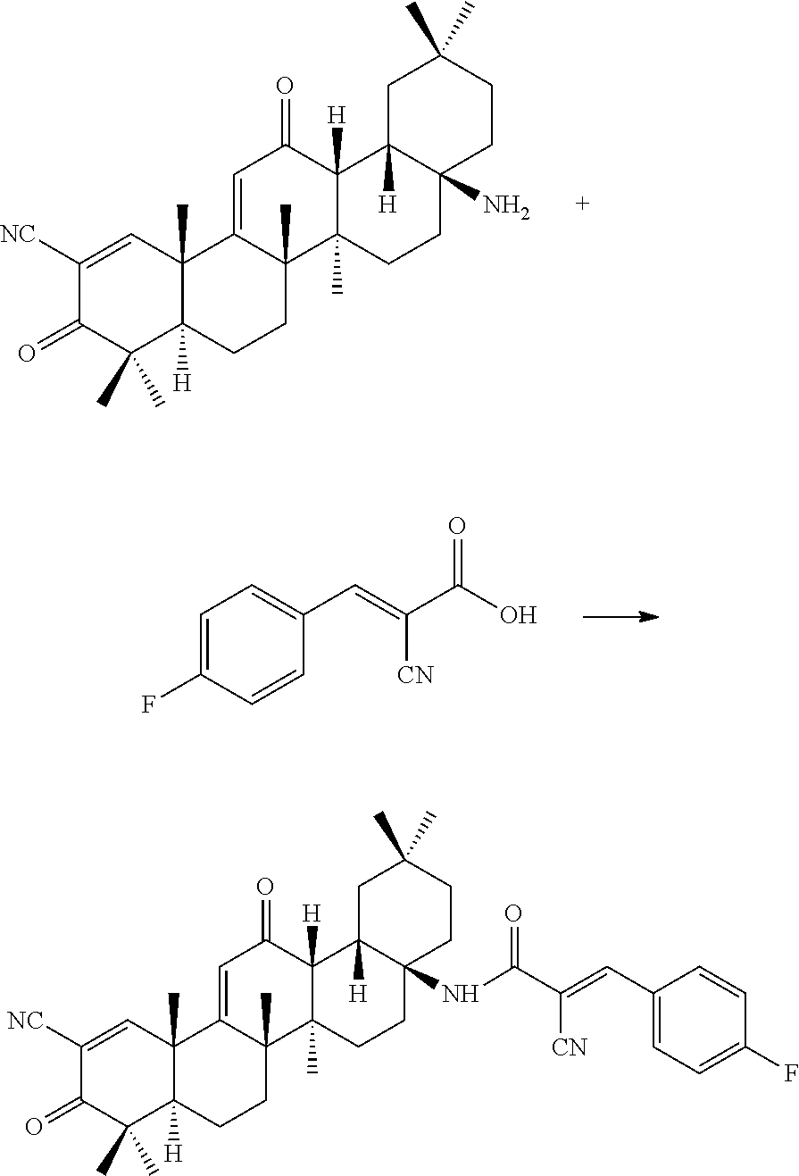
C1([NC])=CC2(C)C([H])(C(C)(C)C1=O)CCC1(C)C2=CC(=O)C2([H])C1(C)CCC1(N)C2([H])CC(C)(C)CC1.C1=C(F)C=CC(C=C(C(O)=O)[CN])=C1.C1([NC])=CC2(C)C([H])(C(C)(C)C1=O)CCC1(C)C2=CC(=O)C2([H])C1(C)CCC1(NC(=O)C(=CC3=CC=C(F)C=C3)[CN])C2([H])CC(C)(C)CC1
